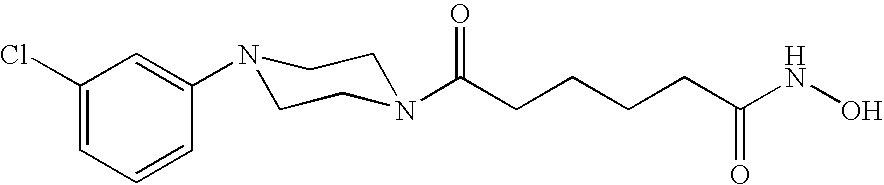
ClC1=CC=CC(N2CCN(C(CCCCC(NO)=O)=O)CC2)=C1
